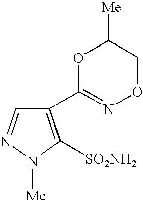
C1(C2=NOCC([Me])O2)=C([SO2NH2])N([Me])N=C1
